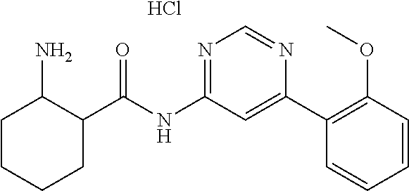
C1C(C(NC2=NC=NC(C3=C(OC)C=CC=C3)=C2)=O)C(N)CCC1.Cl
